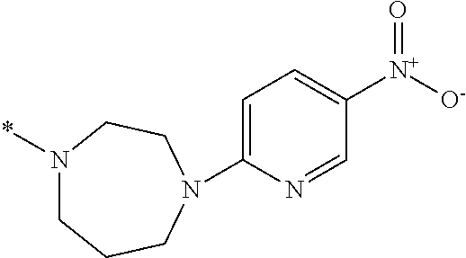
N1(*)CCCN(C2=CC=C([N+](=O)[O-])C=N2)CC1
